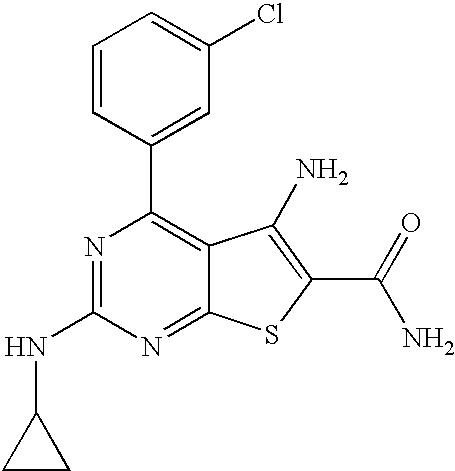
C1=CC(C2=C3C(=NC(NC4CC4)=N2)SC(C(N)=O)=C3N)=CC(Cl)=C1
